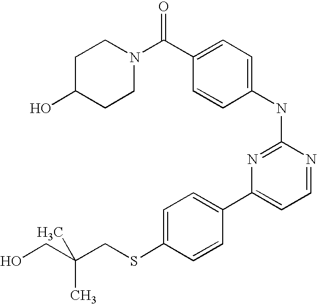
C1(O)CCN(C(C2=CC=C(NC3=NC(C4=CC=C(SCC(CO)(C)C)C=C4)=CC=N3)C=C2)=O)CC1
